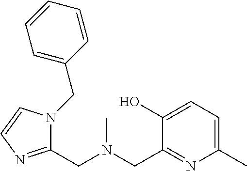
C(N(CC1=NC=CN1CC1=CC=CC=C1)C)C1=NC(C)=CC=C1O
